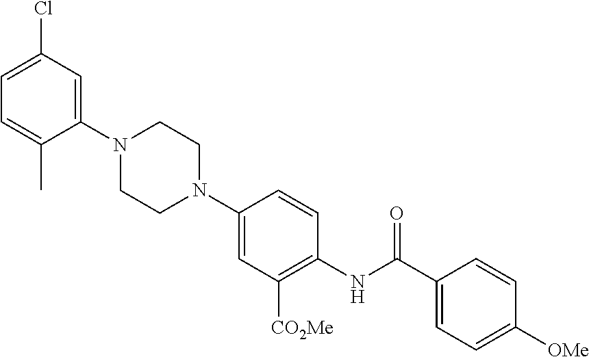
C1CN(C2=CC(Cl)=CC=C2C)CCN1C1=CC([CO2Me])=C(NC(C2=CC=C([OMe])C=C2)=O)C=C1
